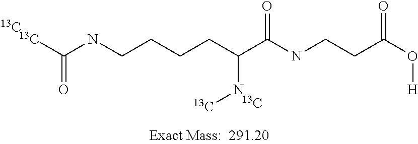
[13C]C(NCCCCC(C(=O)NCCC(O[H])=O)N[13C])=O.[13C].[13C]
